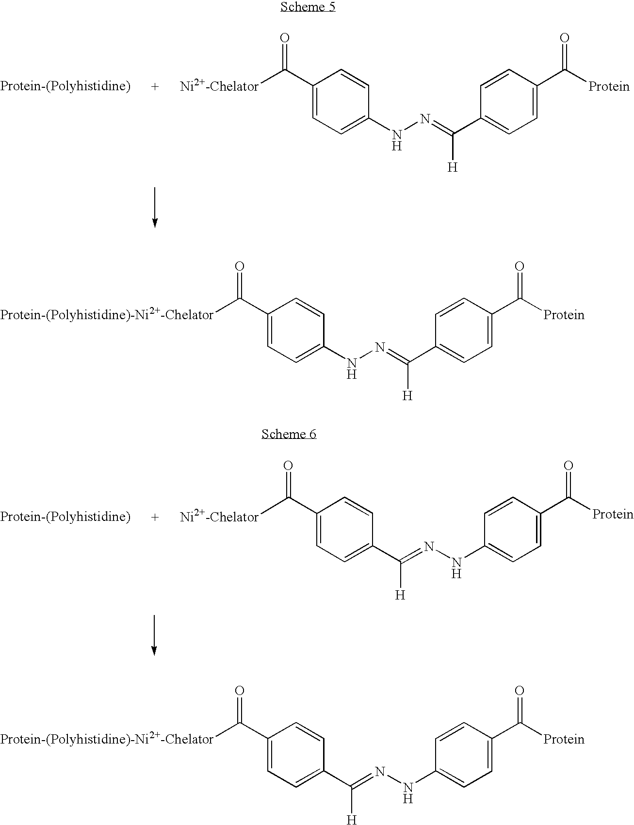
C1(C([Ni2+-Chelator])=O)=CC=C(NN=C(C2=CC=C(C([Protein])=O)C=C2)[H])C=C1.C1(C(=O)[Ni2+-Chelator])=CC=C(C(=NNC2=CC=C(C([Protein])=O)C=C2)[H])C=C1.C1(C(=O)[Protein-(Polyhistidine)-Ni2+-Chelator])=CC=C(NN=C(C2=CC=C(C([Protein])=O)C=C2)[H])C=C1.C1(C(=O)[Protein-(Polyhistidine)-Ni2+-Chelator])=CC=C(C(=NNC2=CC=C(C([Protein])=O)C=C2)[H])C=C1
